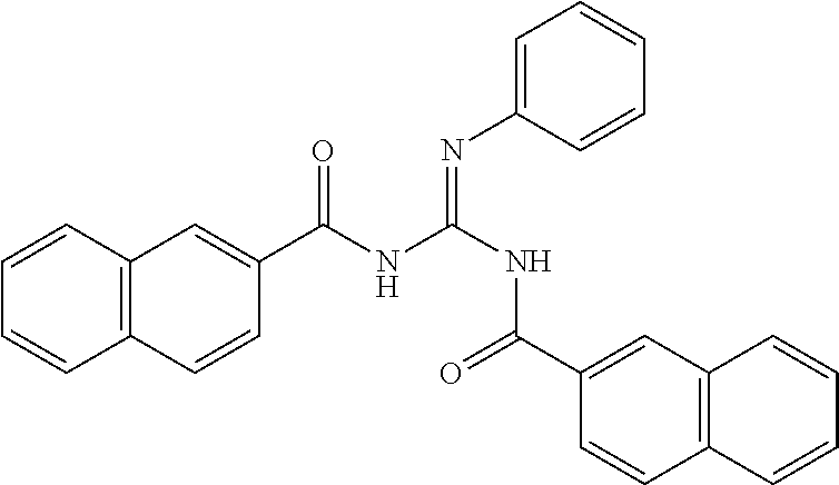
C12=C(C=CC=C1)C=C(C(NC(=NC1=CC=CC=C1)NC(=O)C1=CC3=C(C=C1)C=CC=C3)=O)C=C2
